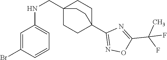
C1=C(Br)C=CC=C1NCC12CCC(C3=NOC(C(C)(F)F)=N3)(CC1)CC2
